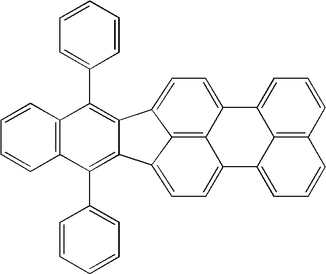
C1=CC2=C3C(=C1)C1=CC=C4C5=C(C6=CC=CC=C6)C6=C(C(C7=CC=CC=C7)=C5C5=CC=C(C1=C54)C3=CC=C2)C=CC=C6
